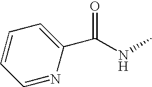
C1=C(C(=O)NC)N=CC=C1
